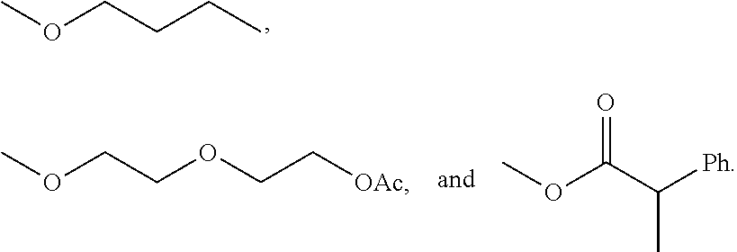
COCCCC.COCCOCC[OAc].O=C(C([Ph])C)OC
